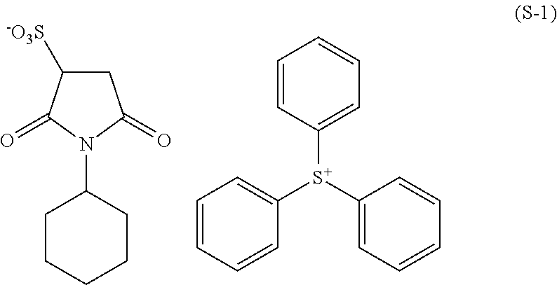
C1CCCCC1N1C(=O)CC([-O3S])C1=O.C1=CC=CC([S+](C2=CC=CC=C2)C2=CC=CC=C2)=C1
